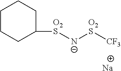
[Na].C1([O2S][N-][O2S][CF3])CCCCC1
